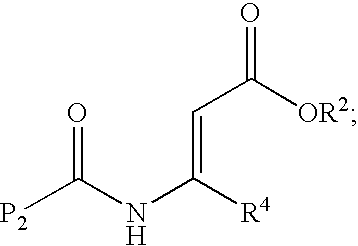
[P2]C(NC([R4])=CC(=O)[OR2])=O
